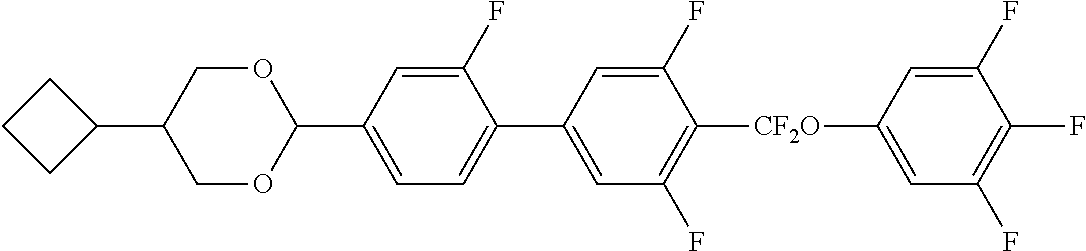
C1OC(C2=CC=C(C3=CC(F)=C([CF2O]C4=CC(F)=C(F)C(F)=C4)C(F)=C3)C(F)=C2)OCC1C1CCC1
